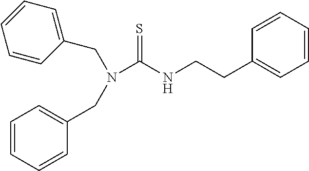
C(N(C(NCCC1=CC=CC=C1)=S)CC1=CC=CC=C1)C1=CC=CC=C1
